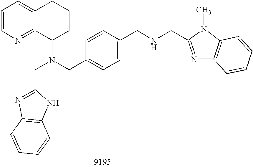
C1=CN=C2C(=C1)CCCC2N(CC1=CC=C(CNCC2=NC3=C(N2C)C=CC=C3)C=C1)CC1=NC2=C(N1)C=CC=C2
